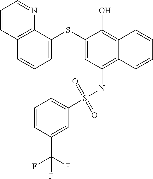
C12=C(NS(C3=CC=CC(C(F)(F)F)=C3)(=O)=O)C=C(SC3=CC=CC4=C3N=CC=C4)C(O)=C1C=CC=C2
